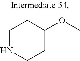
C1NCCC(OC)C1
